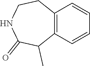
C12=C(CCNC(=O)C1C)C=CC=C2
